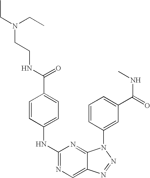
N(C1=NC=C2C(=N1)N(C1=CC(C(=O)NC)=CC=C1)N=N2)C1=CC=C(C(NCCN(CC)CC)=O)C=C1
